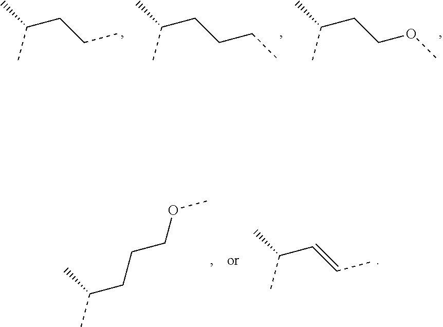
CC(CCC)C.CC(CCCC)C.CC(CCOC)C.CC(CCCOC)C.CC(C=CC)C
